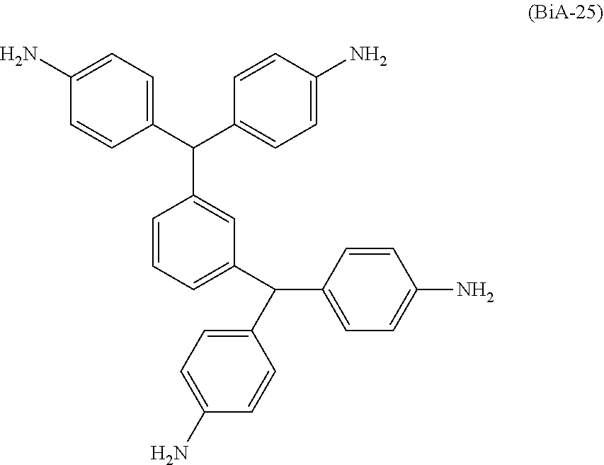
C1=CC=C(C(C2=CC=C(N)C=C2)C2=CC=C(N)C=C2)C=C1C(C1=CC=C(N)C=C1)C1=CC=C(N)C=C1
